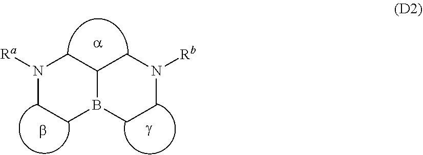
N1([Ra])CCB2C(C1)CN([Rb])CC2
